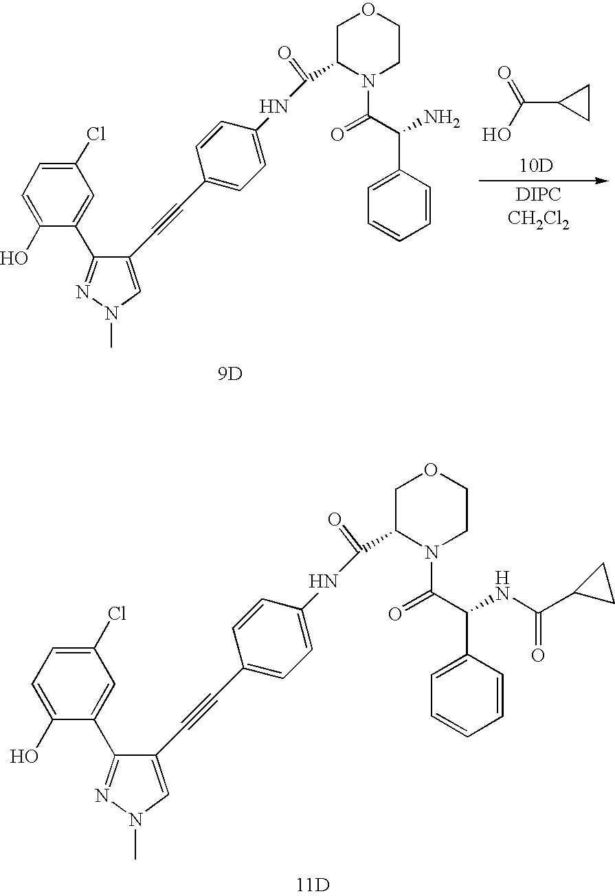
C1(Cl)=CC=C(O)C(C2=NN(C)C=C2C#CC2=CC=C(NC(C3COCCN3C(C(C3=CC=CC=C3)NC(C3CC3)=O)=O)=O)C=C2)=C1.[11D].C1(Cl)=CC=C(O)C(C2=NN(C)C=C2C#CC2=CC=C(NC(C3COCCN3C(C(C3=CC=CC=C3)N)=O)=O)C=C2)=C1.[9D].C(O)(=O)C1CC1.[10D]
